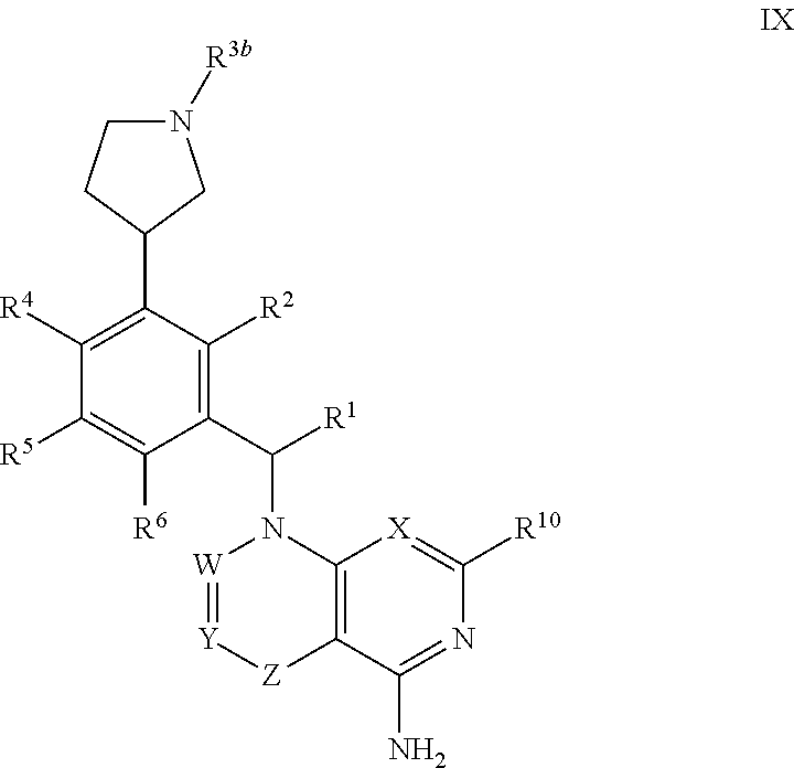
C1(C([R1])N2[W]=[Y][Z]C3=C2[X]=C([R10])N=C3N)=C([R2])C(C2CN([R3b])CC2)=C([R4])C([R5])=C1[R6]
